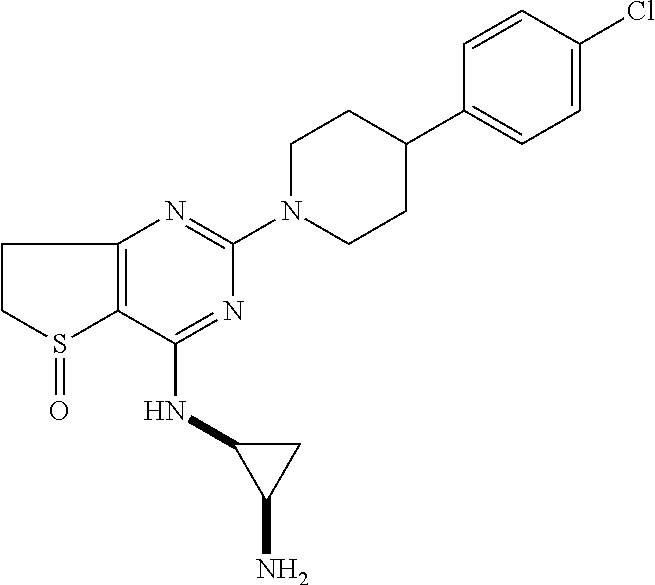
C1(NC2C(N)C2)=NC(N2CCC(C3=CC=C(Cl)C=C3)CC2)=NC2=C1S(=O)CC2
